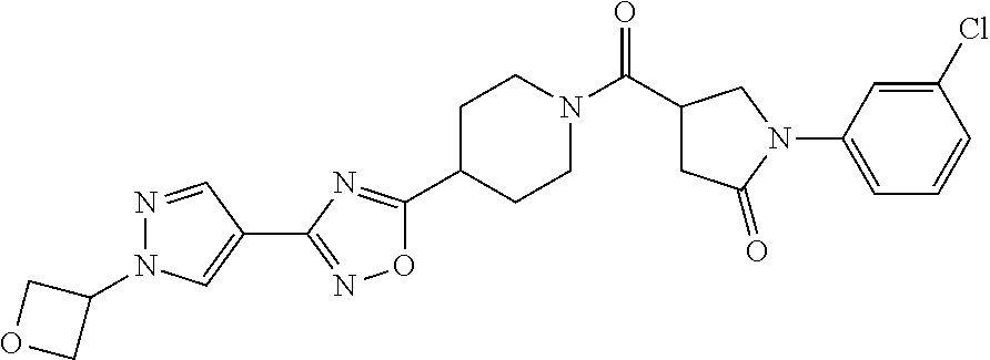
C1N(C(C2CC(=O)N(C3=CC=CC(Cl)=C3)C2)=O)CCC(C2=NC(C3=CN(C4COC4)N=C3)=NO2)C1
